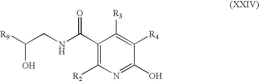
C1(C(NCC([R9])O)=O)=C([R2])N=C(O)C([R4])=C1[R3]
